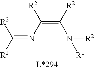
N(C(=C(N=C([R1])[R2])[R2])[R2])([R2])[R1]
